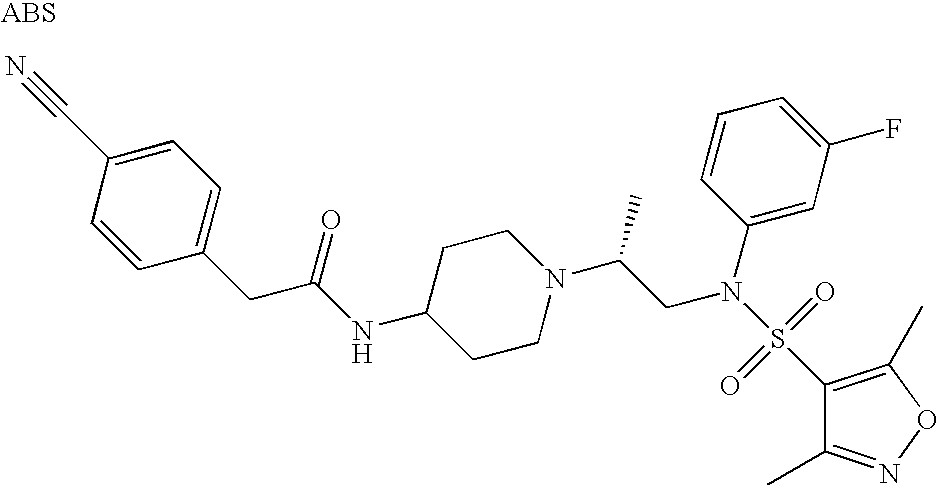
C1(CC(NC2CCN(C(CN(S(C3=C(C)ON=C3C)(=O)=O)C3=CC(F)=CC=C3)C)CC2)=O)=CC=C(C#N)C=C1
